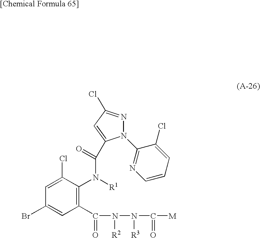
C1(Br)=CC(C(=O)N([R2])N([R3])C(=O)[M])=C(N([R1])C(=O)C2=CC(Cl)=NN2C2=NC=CC=C2Cl)C(Cl)=C1
